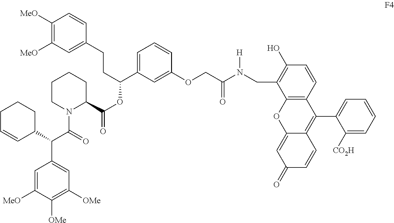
C1([MeO])=C([MeO])C=C(CCC(C2=CC=CC(OCC(=O)N([H])CC3=C(O)C=CC4=C3OC3=CC(=O)C=CC3=C4C3=CC=CC=C3[CO2H])=C2)OC(C2N(C(C(C3=CC([OMe])=C([OMe])C([MeO])=C3)C3CCCC=C3)=O)CCCC2)=O)C=C1
